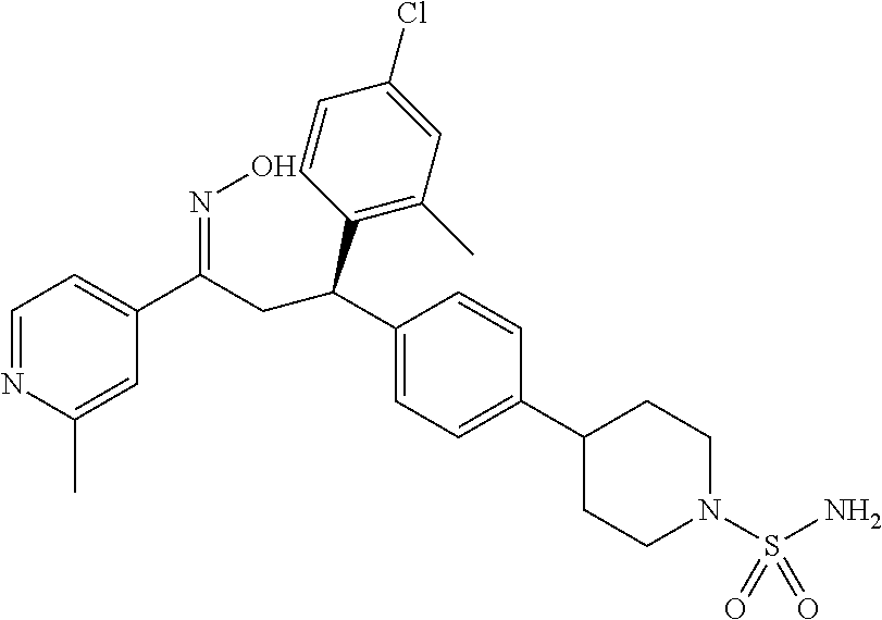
C1(C(CC(C2=C(C)C=C(Cl)C=C2)C2=CC=C(C3CCN(S(N)(=O)=O)CC3)C=C2)=NO)=CC=NC(C)=C1
